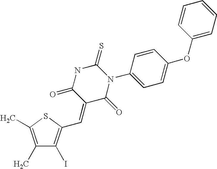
N1C(=O)C(=CC2=C(I)C(C)=C(C)S2)C(=O)N(C2=CC=C(OC3=CC=CC=C3)C=C2)C1=S
